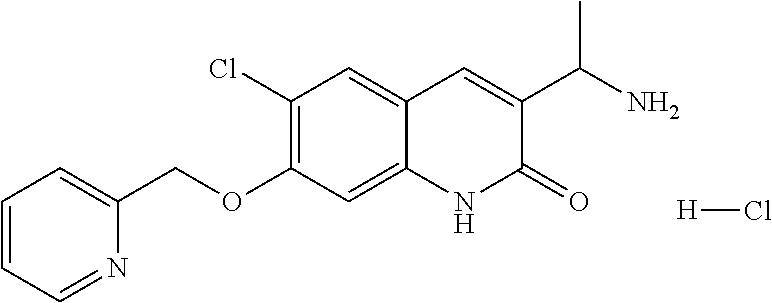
C1(OCC2=CC=CC=N2)=C(Cl)C=C2C=C(C(C)N)C(=O)NC2=C1.[H]Cl
